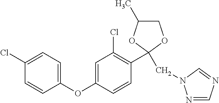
C1=C(OC2=CC=C(Cl)C=C2)C=CC(C2(CN3N=CN=C3)OC(C)CO2)=C1Cl
